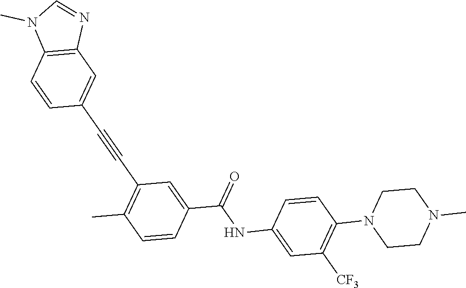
C12=C(N=CN1C)C=C(C#CC1=C(C)C=CC(C(=O)NC3=CC([CF3])=C(N4CCN(C)CC4)C=C3)=C1)C=C2
